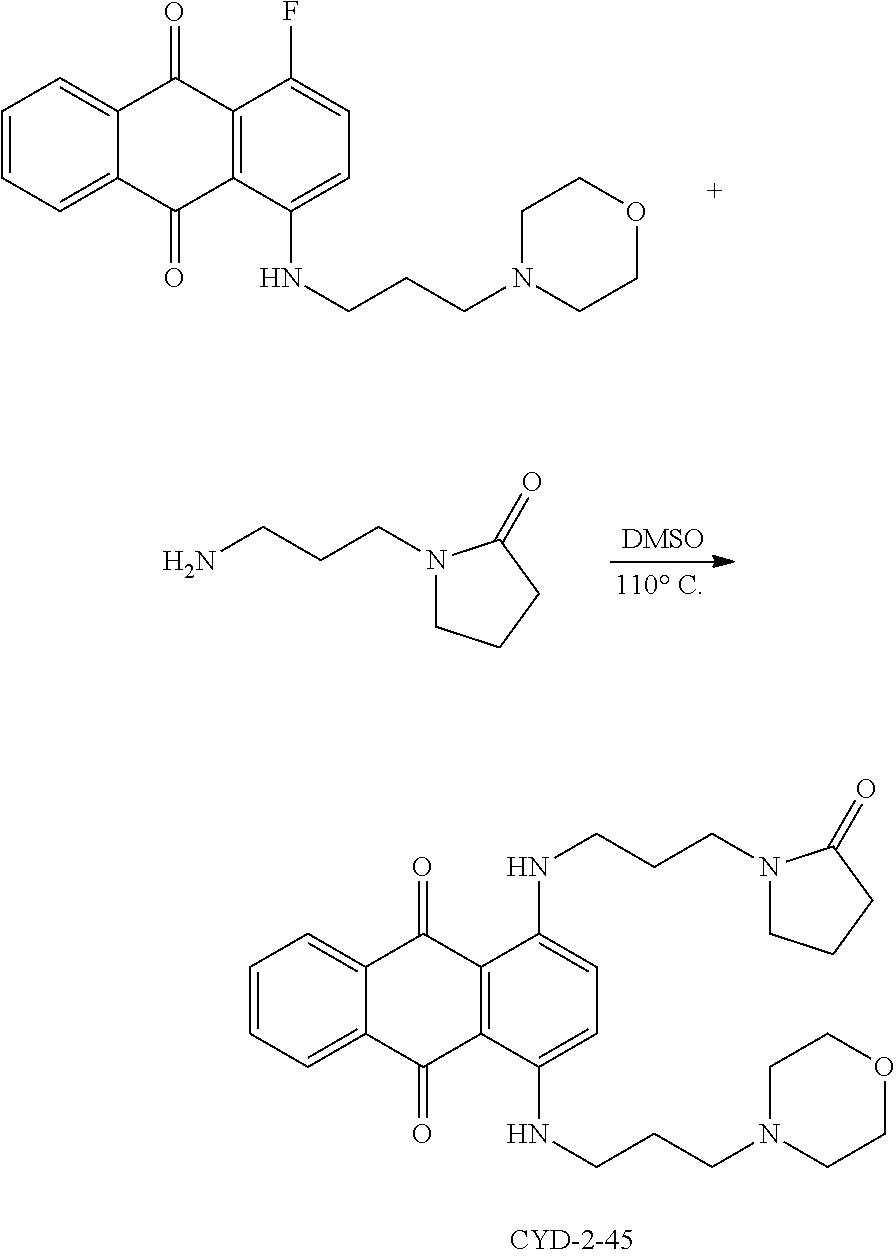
C12=CC=CC=C1C(=O)C1=C(C2=O)C(NCCCN2CCOCC2)=CC=C1F.NCCCN1CCCC1=O.C12=CC=CC=C1C(=O)C1=C(C2=O)C(NCCCN2CCOCC2)=CC=C1NCCCN1CCCC1=O
